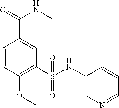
C1=CC(OC)=C(S(NC2=CN=CC=C2)(=O)=O)C=C1C(NC)=O
